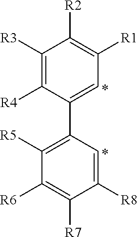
C1([R3])=C([R4])C(C2=C([R5])C([R6])=C([R7])C([R8])=C2)=CC([R1])=C1[R2]
